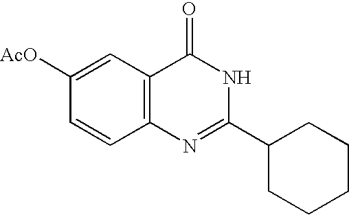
C12=C(C=C([AcO])C=C1)C(=O)NC(C1CCCCC1)=N2
